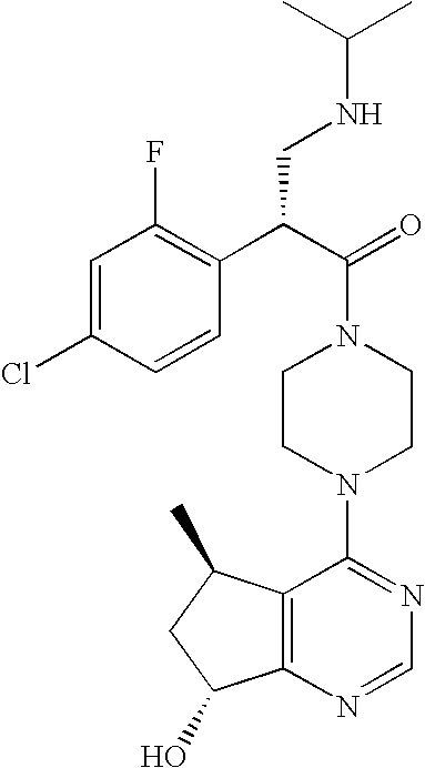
C(N1CCN(C2=NC=NC3=C2C(C)CC3O)CC1)(C(C1=C(F)C=C(Cl)C=C1)CNC(C)C)=O
